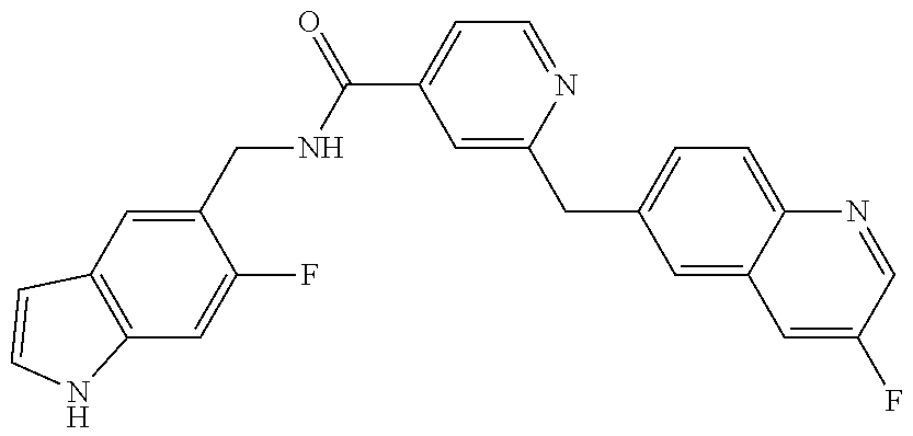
C12=C(C=C(CNC(C3=CC=NC(CC4=CC=C5C(=C4)C=C(F)C=N5)=C3)=O)C(F)=C1)C=CN2
